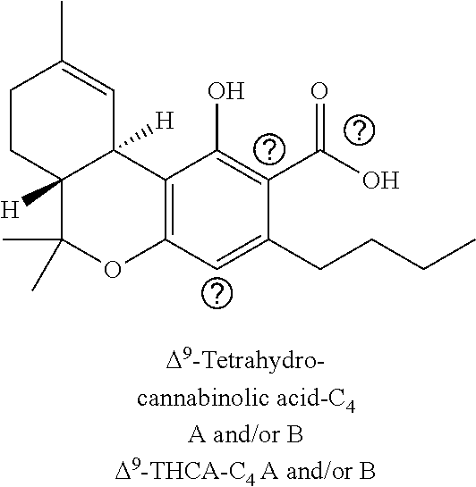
C1CC2([H])C([H])(C=C1C)C1=C(OC2(C)C)C=C(CCCC)C(C(O)=O)=C1O
